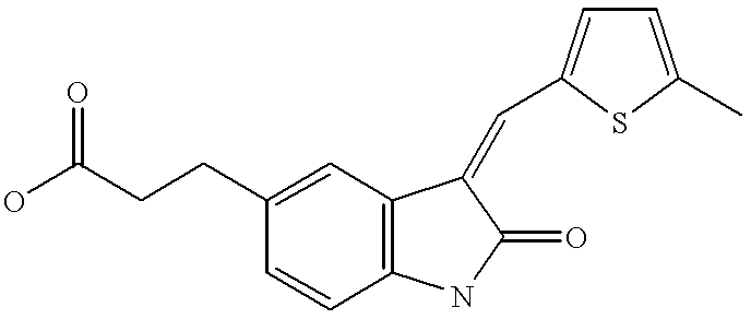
C1(CCC(O)=O)=CC2=C(C=C1)NC(=O)C2=CC1=CC=C(C)S1
